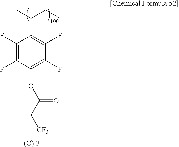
C1(F)=C(F)C(OC(C[CF3])=O)=C(F)C(F)=C1C(CC)C
